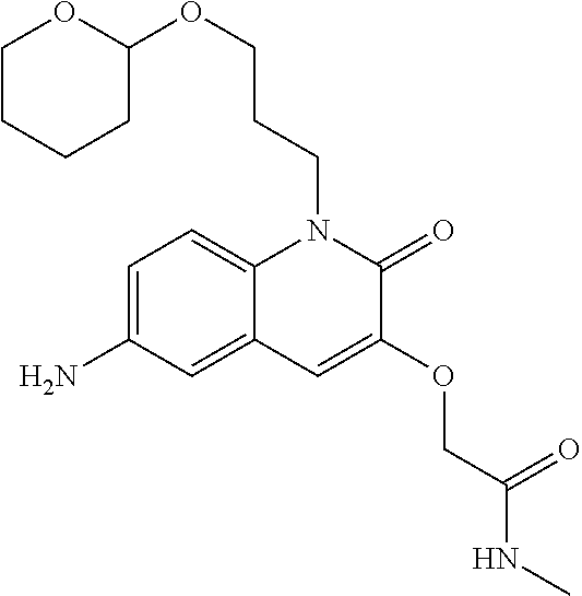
C1=C(N)C=C2C(=C1)N(CCCOC1OCCCC1)C(=O)C(OCC(=O)NC)=C2
